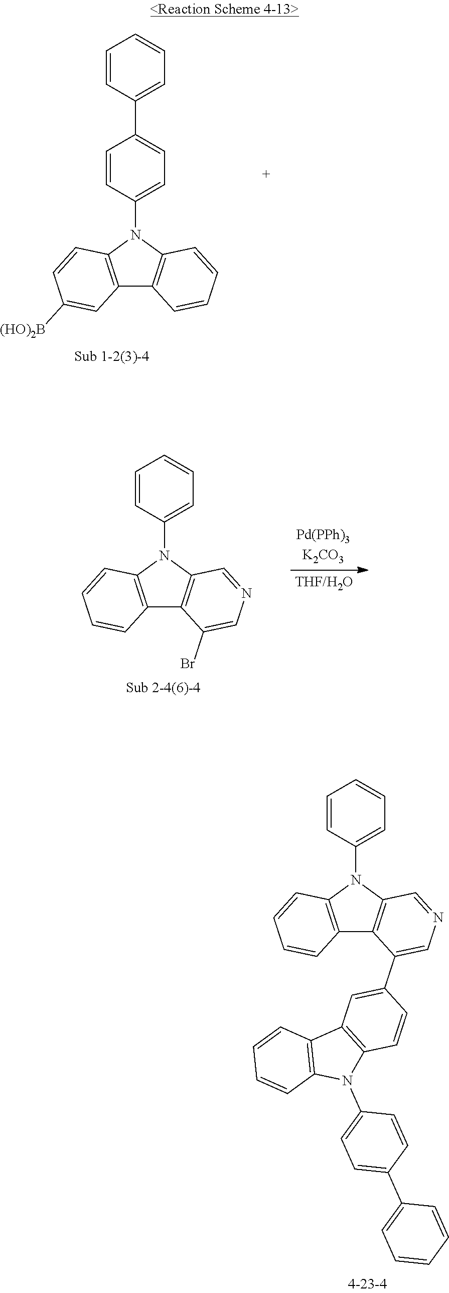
C1=CC=CC(N2C3=C(C4=C2C=CC=C4)C(Br)=CN=C3)=C1.C1=CC2=C(C=C1)N(C1=CC=CC=C1)C1=C2C(C2=CC3=C(C=C2)N(C2=CC=C(C4=CC=CC=C4)C=C2)C2=C3C=CC=C2)=CN=C1.C12=C(N(C3=CC=C(C4=CC=CC=C4)C=C3)C3=C1C=CC=C3)C=CC([(HO)2B])=C2
